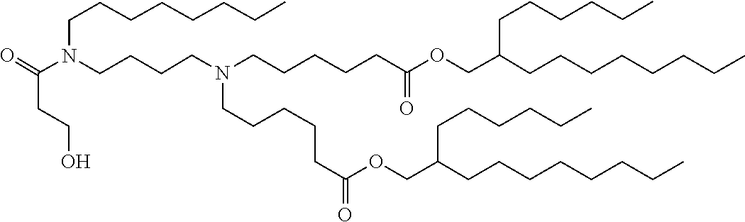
C(C(=O)OCC(CCCCCCCC)CCCCCC)CCCCN(CCCCN(CCCCCCCC)C(CCO)=O)CCCCCC(=O)OCC(CCCCCCCC)CCCCCC
